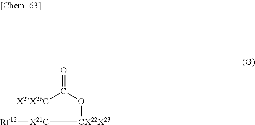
C1(=O)[X27X26C][X21C]([Rf12])[CX22X23]O1
